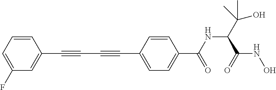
C1=CC=C(F)C=C1C#CC#CC1=CC=C(C(NC(C(O)(C)C)C(=O)NO)=O)C=C1
